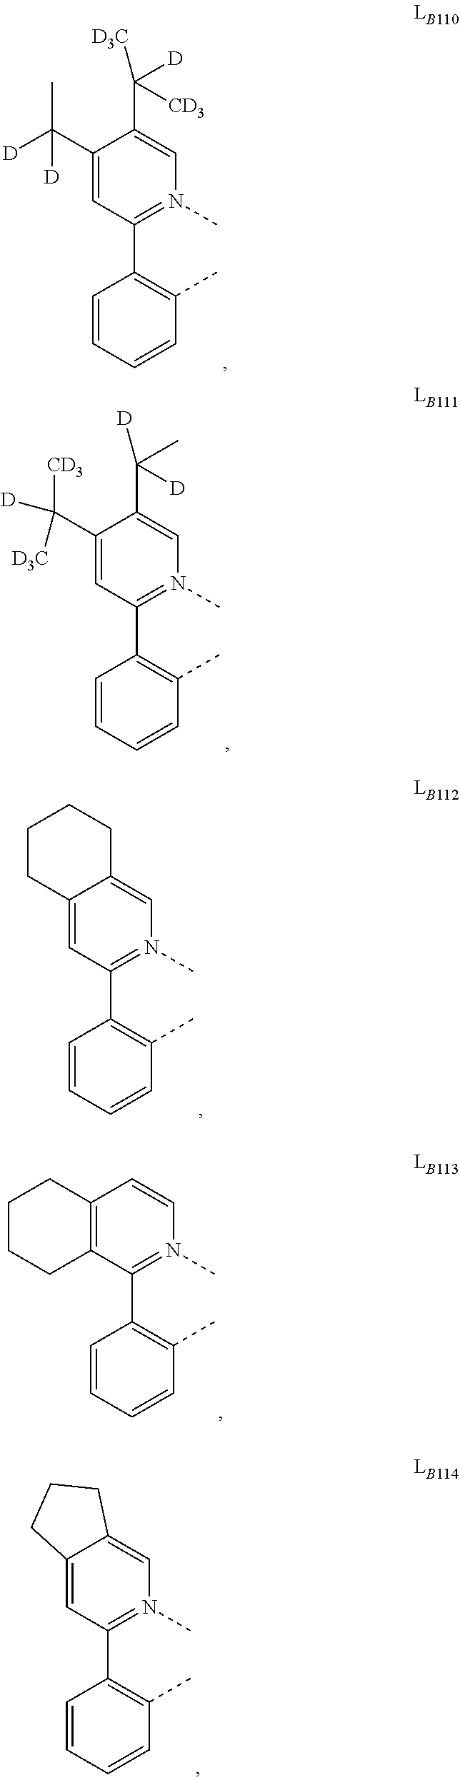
C1(C([D])(C)[D])=CC(C2=C(C)C=CC=C2)=N(C)C=C1C([D])([CD3])[D3C].C1(C([D])([CD3])[D3C])=CC(C2=C(C)C=CC=C2)=N(C)C=C1C(C)([D])[D].C12=CC(C3=C(C)C=CC=C3)=N(C)C=C1CCCC2.C12=C(C(C3=C(C)C=CC=C3)=N(C)C=C1)CCCC2.C12=CC(C3=C(C)C=CC=C3)=N(C)C=C1CCC2
